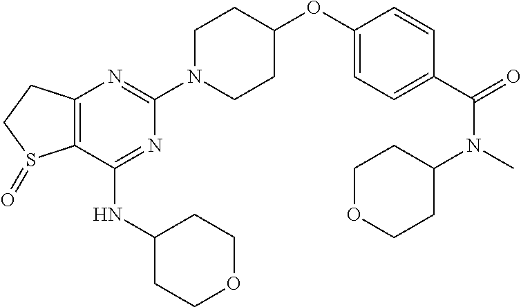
C12=C(C(NC3CCOCC3)=NC(N3CCC(OC4=CC=C(C(=O)N(C)C5CCOCC5)C=C4)CC3)=N1)S(=O)CC2
